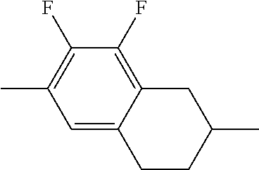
C1C2=C(F)C(F)=C(C)C=C2CCC1C
